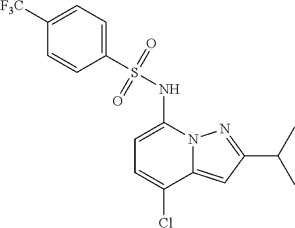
C1=C(NS(C2=CC=C([F3C])C=C2)(=O)=O)N2C(=CC(C(C)C)=N2)C(Cl)=C1
